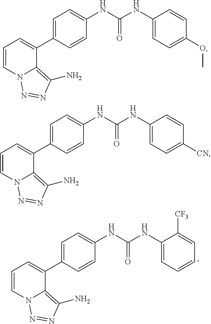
N(C(NC1=CC=C(C2=CC=CN3C2=C(N)N=N3)C=C1)=O)C1=CC=C(OC)C=C1.N(C(NC1=CC=C(C2=CC=CN3C2=C(N)N=N3)C=C1)=O)C1=CC=C([CN])C=C1.N(C(NC1=CC=C(C2=CC=CN3C2=C(N)N=N3)C=C1)=O)C1=CC=CC=C1[CF3]
